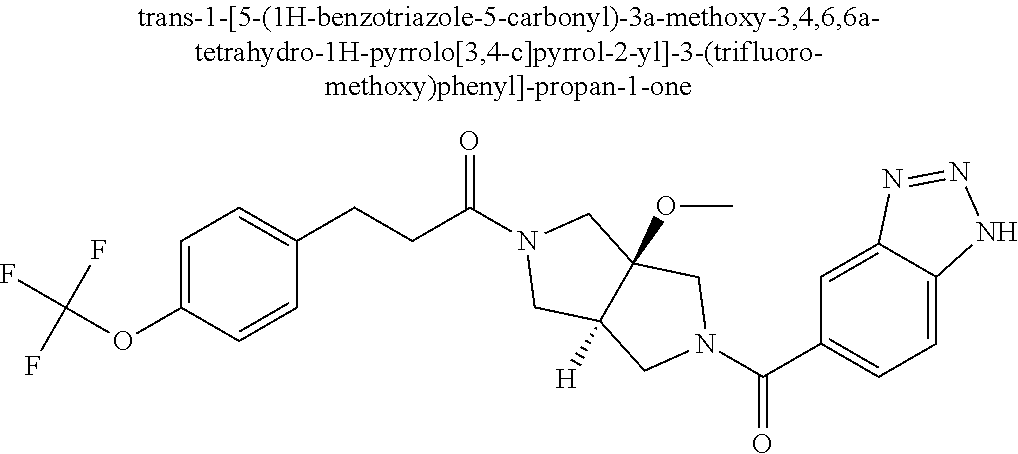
C1=C(OC(F)(F)F)C=CC(CCC(N2CC3([H])C(OC)(C2)CN(C(C2=CC=C4C(=C2)N=NN4)=O)C3)=O)=C1
